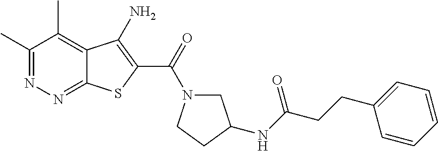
C1(C)=NN=C2C(=C1C)C(N)=C(C(=O)N1CC(NC(CCC3=CC=CC=C3)=O)CC1)S2
